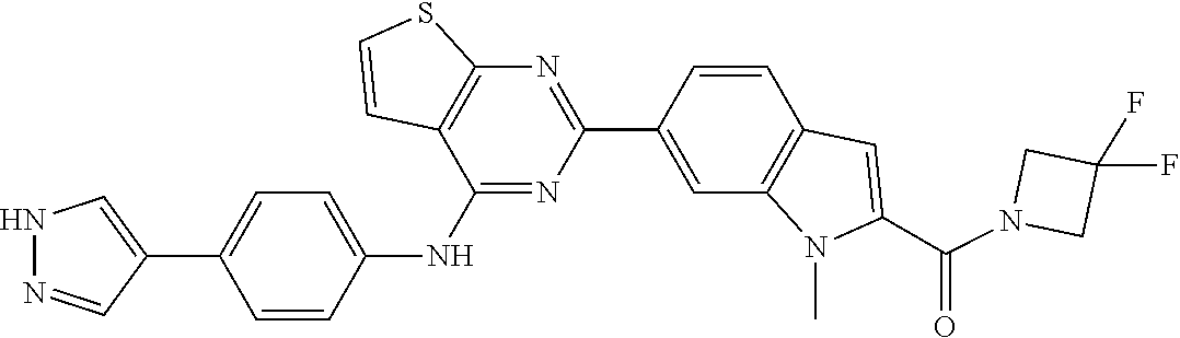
C1(F)(F)CN(C(C2=CC3=C(C=C(C4=NC5=C(C(NC6=CC=C(C7=CNN=C7)C=C6)=N4)C=CS5)C=C3)N2C)=O)C1
